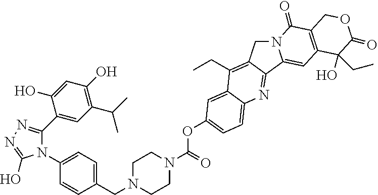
C1(C2=NN=C(O)N2C2=CC=C(CN3CCN(C(=O)OC4=CC=C5C(=C4)C(CC)=C4CN6C(=CC7=C(C6=O)COC(=O)C7(O)CC)C4=N5)CC3)C=C2)=CC(C(C)C)=C(O)C=C1O
